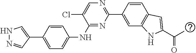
C1=CC(C2=CNN=C2)=CC=C1NC1=NC(C2=CC3=C(C=C2)C=C(C(C)=O)N3)=NC=C1Cl
